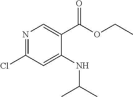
N1=C(Cl)C=C(NC(C)C)C(C(OCC)=O)=C1
